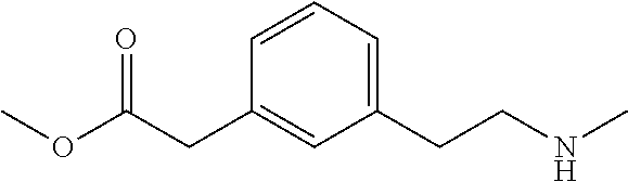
C1(CCNC)=CC=CC(CC(OC)=O)=C1
